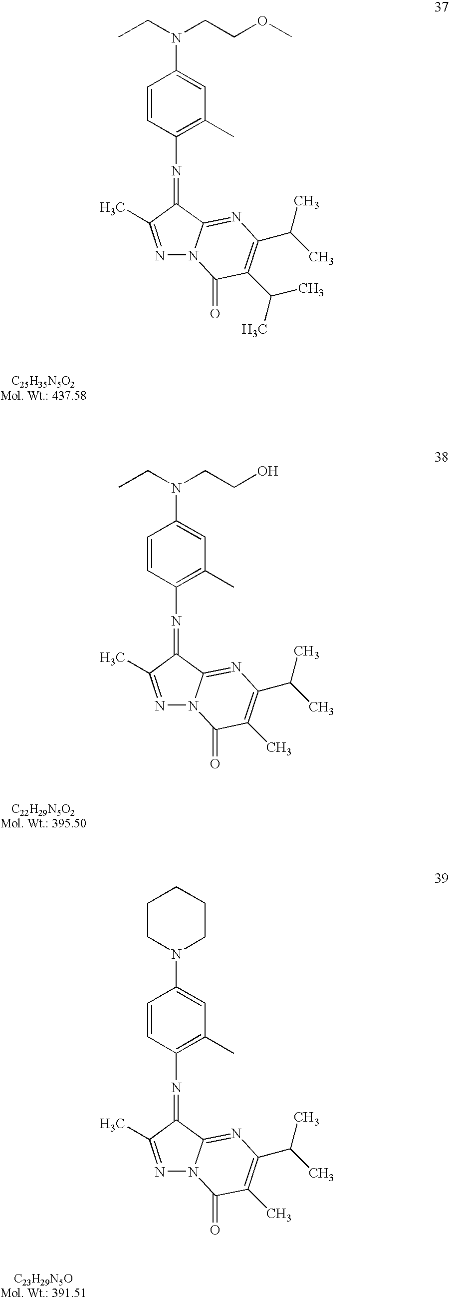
C1=CC(N=C2C3=NC(C(C)C)=C(C)C(=O)N3N=C2C)=C(C)C=C1N(CC)CCO.C1=CC(N=C2C3=NC(C(C)C)=C(C)C(=O)N3N=C2C)=C(C)C=C1N1CCCCC1.C1=CC(N=C2C3=NC(C(C)C)=C(C(C)C)C(=O)N3N=C2C)=C(C)C=C1N(CC)CCOC
